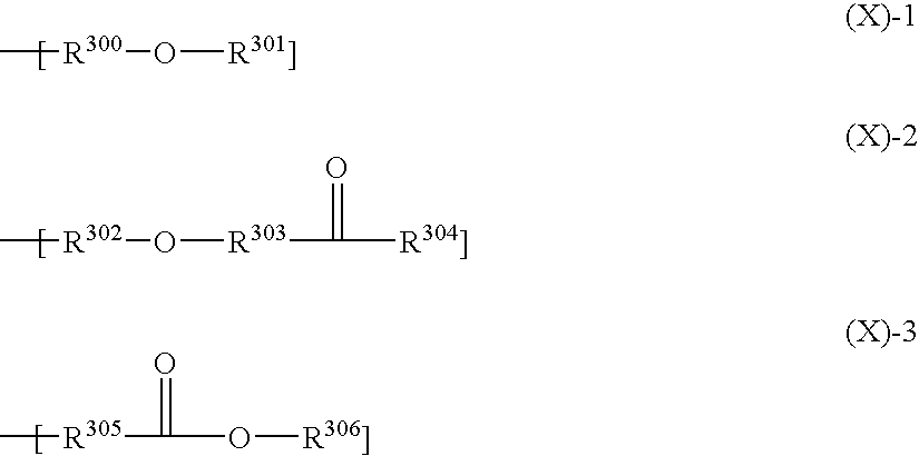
[R300](O[R301]])C.[R302](O[R303]C([R304]])=O)C.C(O[R306]])([R305]C)=O
